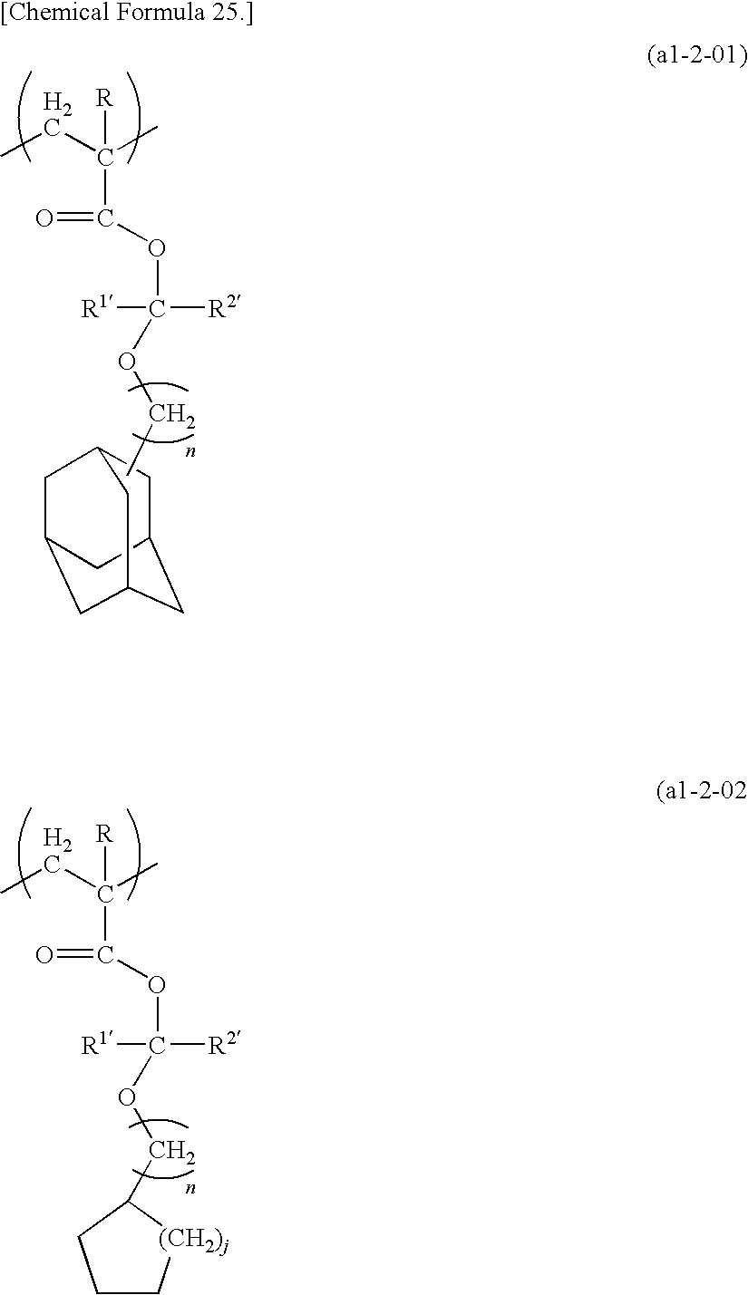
CCC(C)([R])C(=O)OC(OCC)([R1])[R2].C1C2CC3CC(CC1C3)C2.CCC(C)([R])C(=O)OC(OCC1[(CH2)j]CCC1)([R1])[R2]
